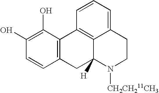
C12=C(C(O)=C(O)C=C1)C1=C3C([H])(C2)N([CH2CH211CH3])CCC3=CC=C1
